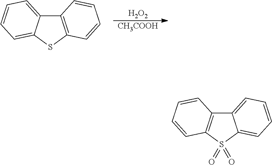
C12=C(SC3=CC=CC=C13)C=CC=C2.[H2O2].[CH3COOH].C12=CC=CC=C1S(=O)(=O)C1=C2C=CC=C1
